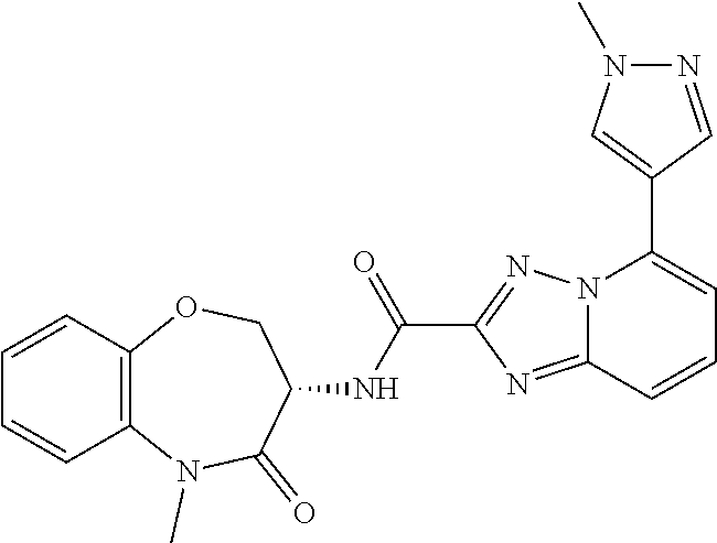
C1=CC2=C(C=C1)N(C)C(=O)C(NC(C1=NN3C(=N1)C=CC=C3C1=CN(C)N=C1)=O)CO2
